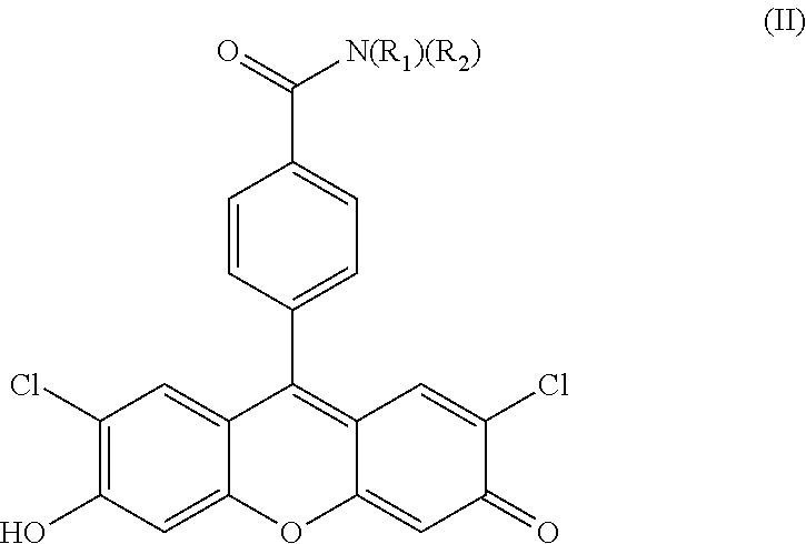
C1(Cl)=C(O)C=C2C(=C1)C(C1=CC=C(C(=O)[N(R1)(R2)])C=C1)=C1C(=CC(=O)C(Cl)=C1)O2
